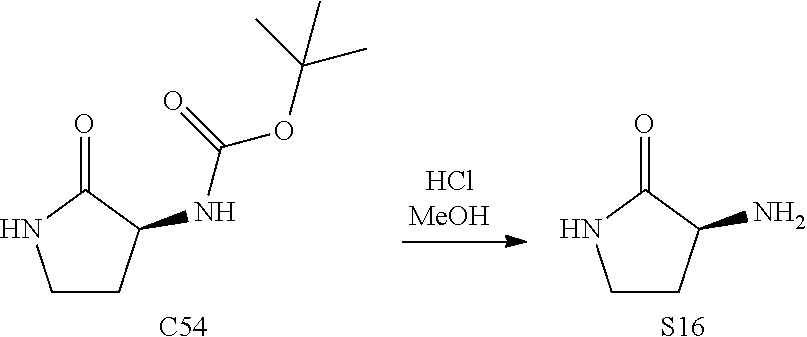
C1CC(NC(OC(C)(C)C)=O)C(=O)N1.[C54].C1CC(N)C(=O)N1.[S16]
